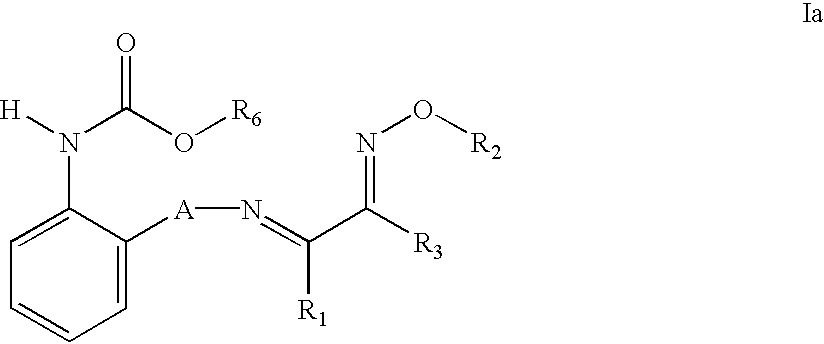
C1=C([A]N=C(C([R3])=NO[R2])[R1])C(N(C(=O)O[R6])[H])=CC=C1
